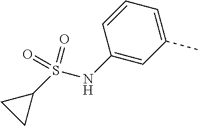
C1(NS(C2CC2)(=O)=O)=CC(C)=CC=C1
